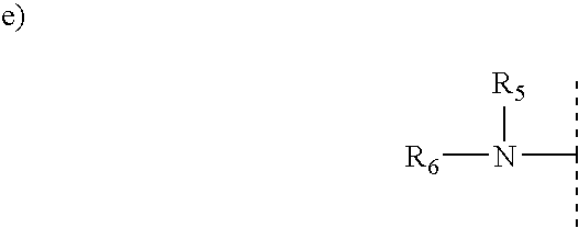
[R6]N([R5])C(C)C
